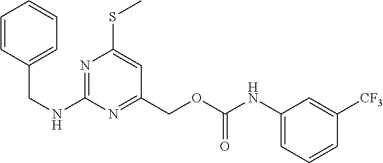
N1=C(NCC2=CC=CC=C2)N=C(COC(NC2=CC=CC([CF3])=C2)=O)C=C1SC
